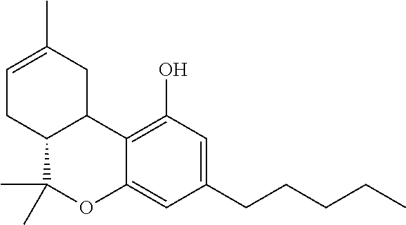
C1=C(C)CC2C(C1)C(C)(C)OC1=CC(CCCCC)=CC(O)=C21
